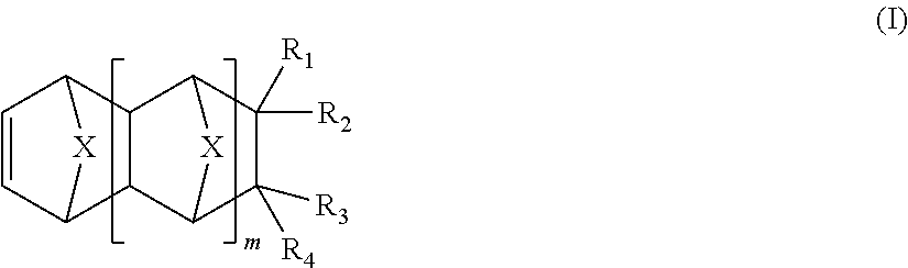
C1=CC2C3C(C1[X]2)C1C([R2])([R1])C([R3])([R4])C3[X]1
